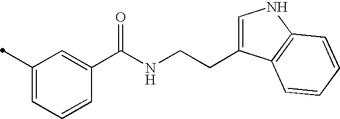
C1(C)=CC=CC(C(NCCC2=CNC3=C2C=CC=C3)=O)=C1
